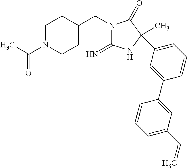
N1(CC2CCN(C(C)=O)CC2)C(=N)NC(C)(C2=CC=CC(C3=CC(C=C)=CC=C3)=C2)C1=O
